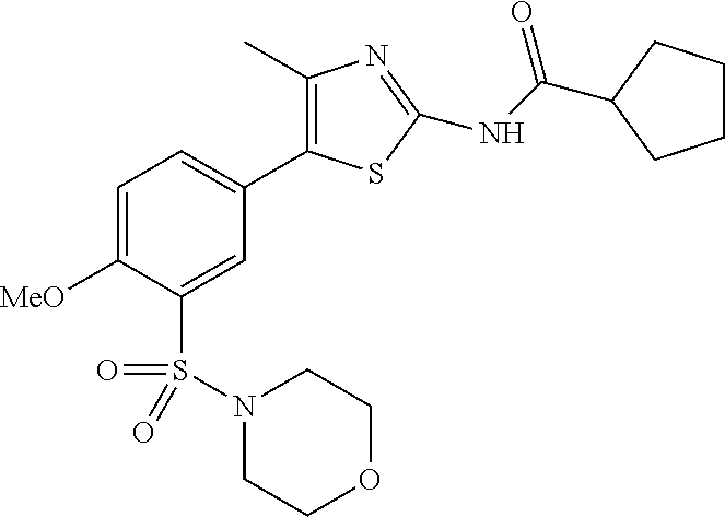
C1=C([MeO])C(S(=O)(=O)N2CCOCC2)=CC(C2=C(C)N=C(NC(C3CCCC3)=O)S2)=C1
